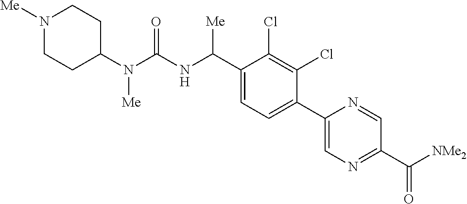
C1(N(C(NC(C2=CC=C(C3=CN=C(C(=O)[NMe2])C=N3)C(Cl)=C2Cl)[Me])=O)[Me])CCN([Me])CC1
